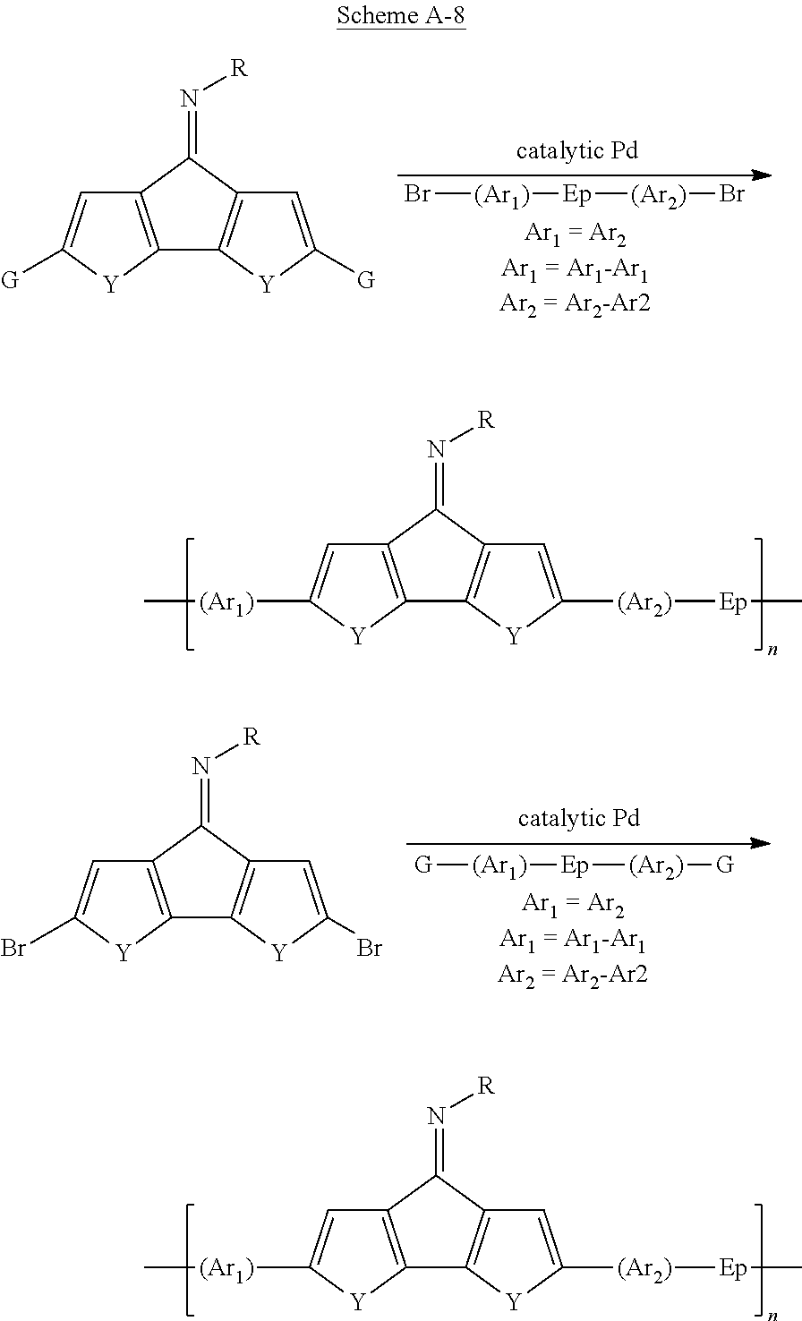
Br[(Ar1)][Ep][(Ar2)]Br.C12=C(C(=N[R])C3=C1[Y]C([G])=C3)C=C([G])[Y]2.C12=C(C(=N[R])C3=C1[Y]C([(Ar2)][Ep]C)=C3)C=C([(Ar1)]C)[Y]2.[G][(Ar1)][Ep][(Ar2)][G].C12=C(C(=N[R])C3=C1[Y]C(Br)=C3)C=C(Br)[Y]2.C12=C(C(=N[R])C3=C1[Y]C([(Ar2)][Ep]C)=C3)C=C([(Ar1)]C)[Y]2
